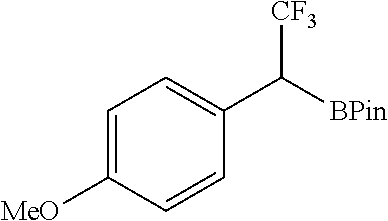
C1=C([MeO])C=CC(C([BPin])[CF3])=C1
